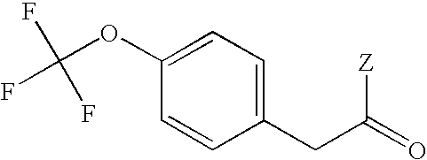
C(OC1=CC=C(CC(=O)[Z])C=C1)(F)(F)F
